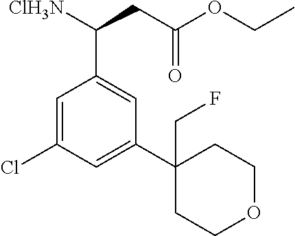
C1=C(Cl)C=C(C2(CF)CCOCC2)C=C1C(CC(=O)OCC)[ClH3N]
